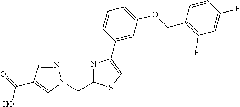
N1=CC(C(=O)O)=CN1CC1=NC(C2=CC(OCC3=C(F)C=C(F)C=C3)=CC=C2)=CS1
